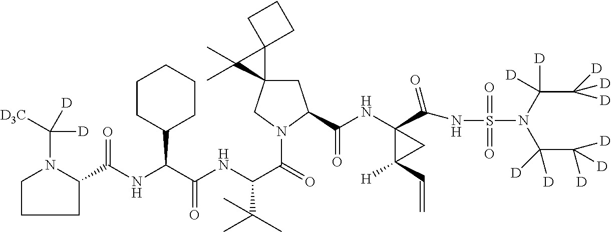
C1N(C([D3C])([D])[D])C(C(NC(C(NC(C(=O)N2CC3(CC2C(NC2(C(=O)NS(=O)(=O)N(C(C([D])([D])[D])([D])[D])C(C([D])([D])[D])([D])[D])C(C=C)([H])C2)=O)C2(C3(C)C)CCC2)C(C)(C)C)=O)C2CCCCC2)=O)CC1
